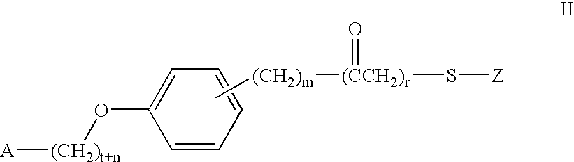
C1=CC=CC=C1O[(CH2)t+n][A].C[(CH2)m][(CCH2)r](S[Z])=O
